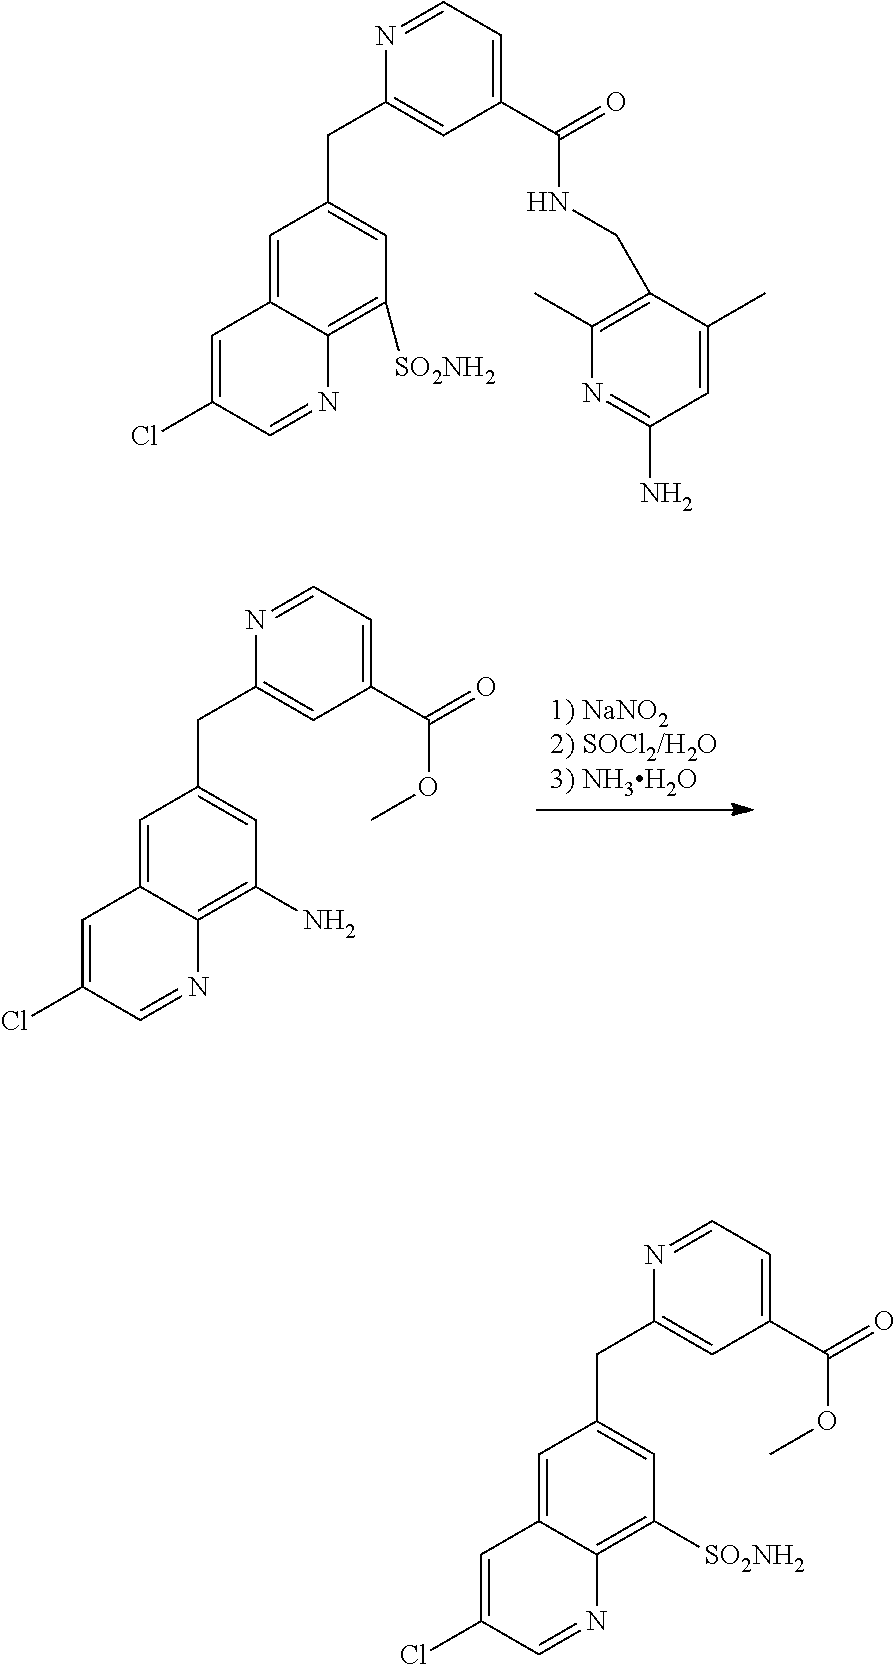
[1) NaNO22) SOCl2/H2O3) NH3H2O].C1=C2C(=C(N)C=C1CC1=CC(C(=O)OC)=CC=N1)N=CC(Cl)=C2.C1=C2C(=C([SO2NH2])C=C1CC1=CC(C(=O)OC)=CC=N1)N=CC(Cl)=C2.C1=C2C(=C([SO2NH2])C=C1CC1=CC(C(=O)NCC3=C(C)N=C(N)C=C3C)=CC=N1)N=CC(Cl)=C2
